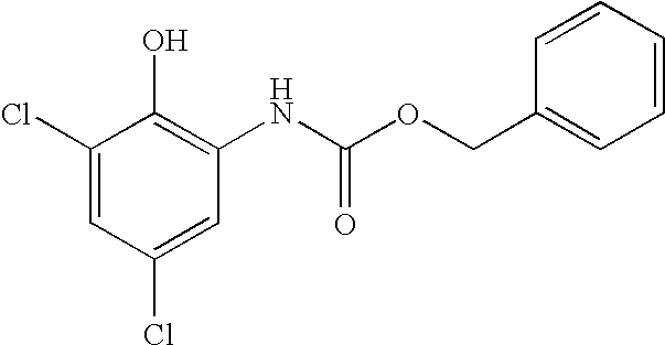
C1(Cl)=CC(Cl)=CC(NC(OCC2=CC=CC=C2)=O)=C1O
